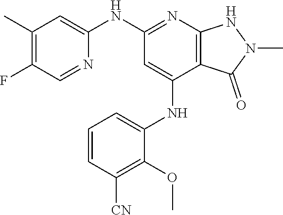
N(C1=NC2=C(C(NC3=CC=CC([CN])=C3OC)=C1)C(=O)N(C)N2)C1=CC(C)=C(F)C=N1
